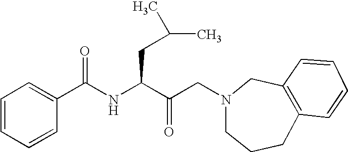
C1=CC=CC(C(NC(C(CN2CCCC3=C(C2)C=CC=C3)=O)CC(C)C)=O)=C1
